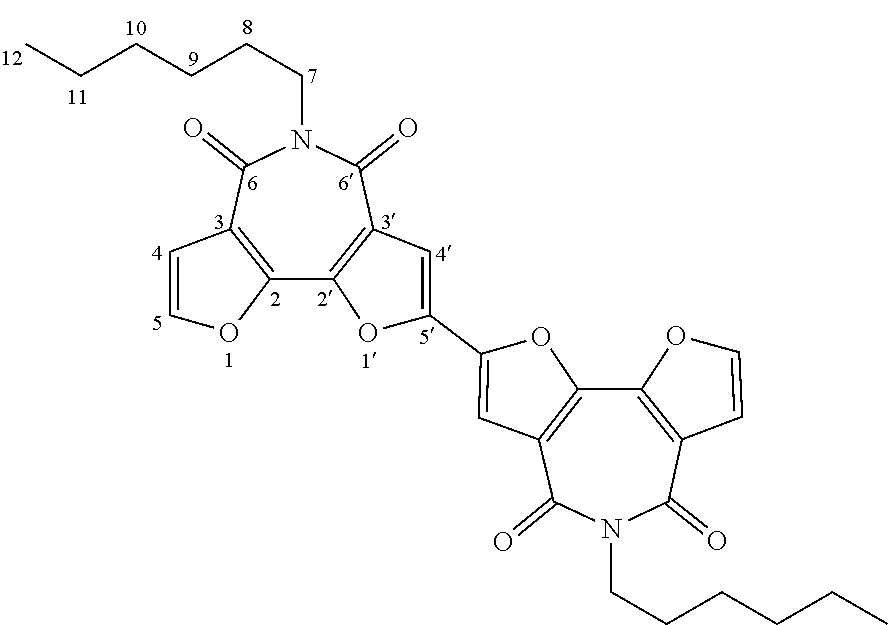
C12=C(C(=O)N(CCCCCC)C(=O)C3=C1OC(C1=CC4=C(O1)C1=C(C(=O)N(CCCCCC)C4=O)C=CO1)=C3)C=CO2
